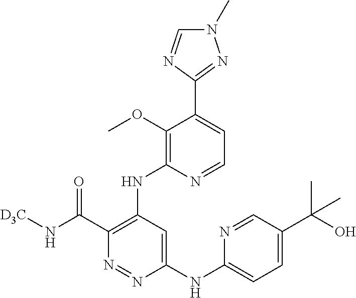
C1(NC2=CC=C(C(O)(C)C)C=N2)=CC(NC2=C(OC)C(C3=NN(C)C=N3)=CC=N2)=C(C(N[D3C])=O)N=N1
